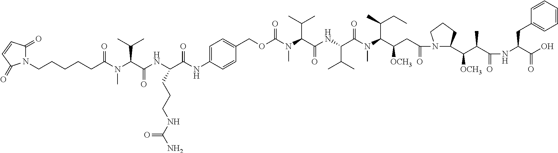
N(C(C(NC(C(N(C(C(CC(=O)N1C(C(C(C(NC(C(O)=O)CC2=CC=CC=C2)=O)C)[OCH3])CCC1)[OCH3])C(C)CC)C)=O)C(C)C)=O)C(C)C)(C)C(OCC1=CC=C(NC(C(NC(C(C(C)C)N(C(CCCCCN2C(=O)C=CC2=O)=O)C)=O)CCCNC(N)=O)=O)C=C1)=O
